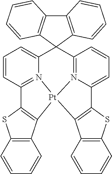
C1=CC2=N3C(=C1)C1(C4=N5C(=CC=C4)C4=C([Pt]35C3=C2SC2=C3C=CC=C2)C2=C(S4)C=CC=C2)C2=C(C3=C1C=CC=C3)C=CC=C2
